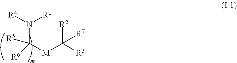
[R4]N(C([M]C([R3])([R2])[R7])([R5])[R6])[R1]
